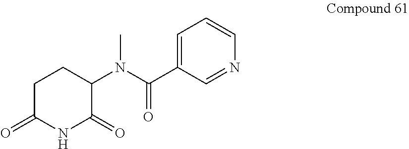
C1(N(C(C2=CC=CN=C2)=O)C)C(=O)NC(=O)CC1
